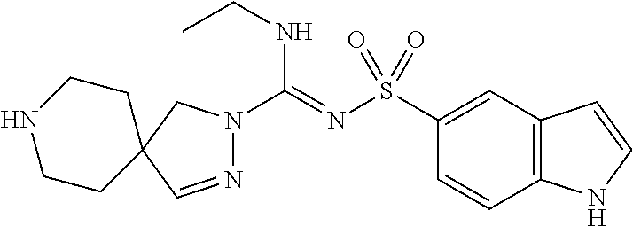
C1(S(N=C(NCC)N2N=CC3(C2)CCNCC3)(=O)=O)=CC2=C(C=C1)NC=C2
